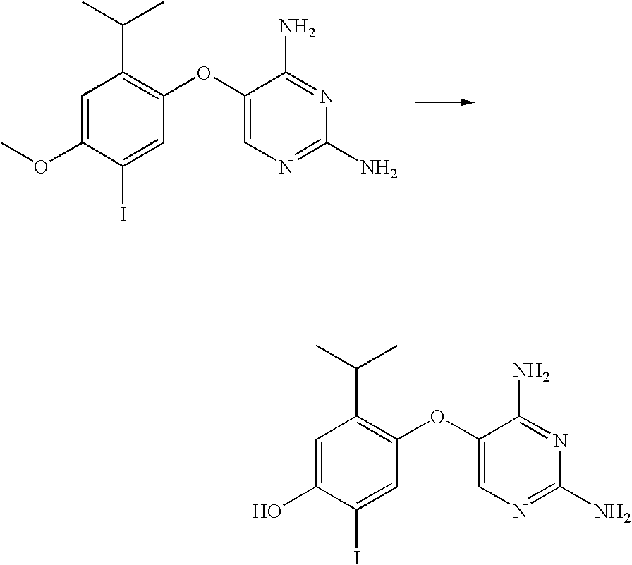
C1=C(OC)C(I)=CC(OC2=CN=C(N)N=C2N)=C1C(C)C.C1=C(O)C(I)=CC(OC2=CN=C(N)N=C2N)=C1C(C)C
